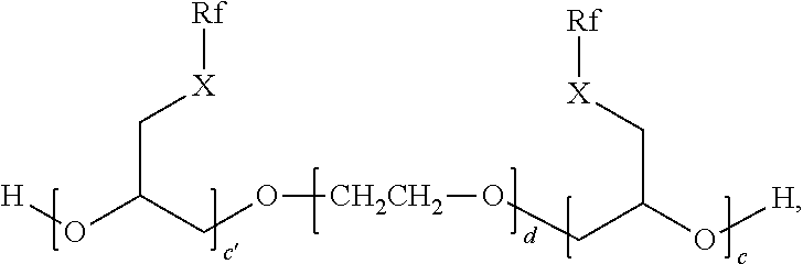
[H]OC(CO[CH2CH2]OCC(O[H])C[X][Rf])C[X][Rf]
